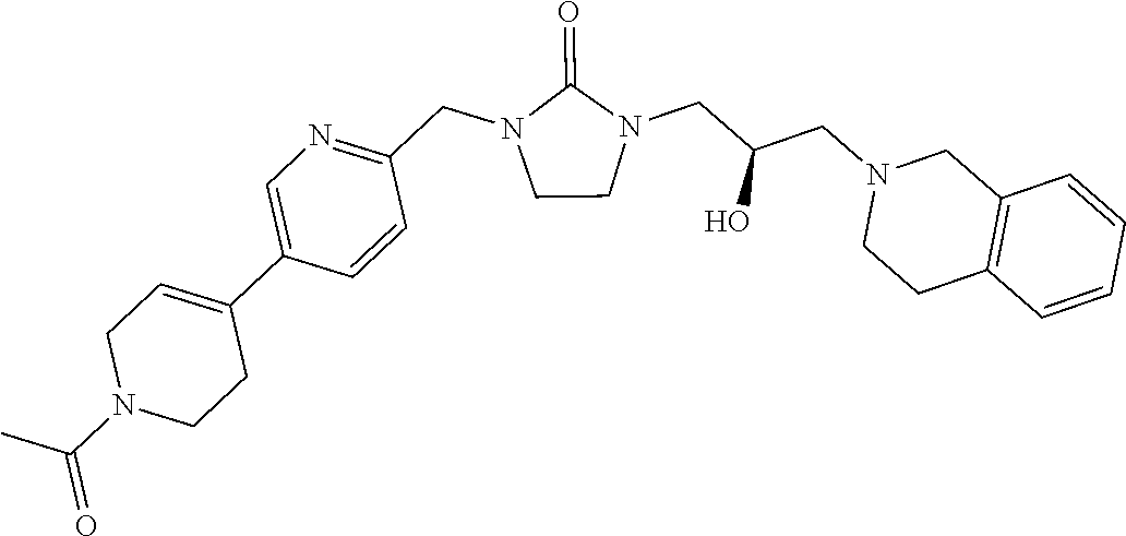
C1CN(CC(CN2CCC3=C(C2)C=CC=C3)O)C(=O)N1CC1=NC=C(C2=CCN(C(C)=O)CC2)C=C1
